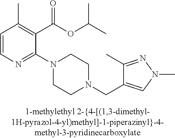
C1=CN=C(N2CCN(CC3=CN(C)N=C3C)CC2)C(C(OC(C)C)=O)=C1C
